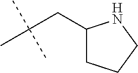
C(C(C)(C)C)C1CCCN1
